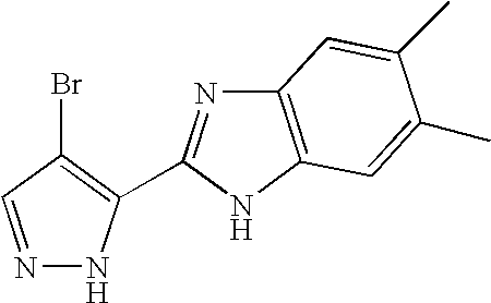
N1=CC(Br)=C(C2=NC3=C(N2)C=C(C)C(C)=C3)N1
